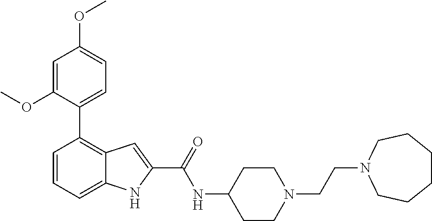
C1=CC=C2C(=C1C1=CC=C(OC)C=C1OC)C=C(C(=O)NC1CCN(CCN3CCCCCC3)CC1)N2
